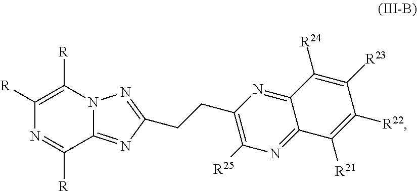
C1([R])=C([R])N2C(=NC(CCC3=C([R25])N=C4C(=N3)C([R24])=C([R23])C([R22])=C4[R21])=N2)C([R])=N1
